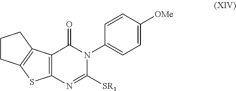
C12=C(N=C([SR1])N(C3=CC=C([OMe])C=C3)C1=O)SC1=C2CCC1
